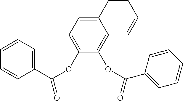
C1(OC(=O)C2=CC=CC=C2)=CC=C2C(=C1OC(=O)C1=CC=CC=C1)C=CC=C2
